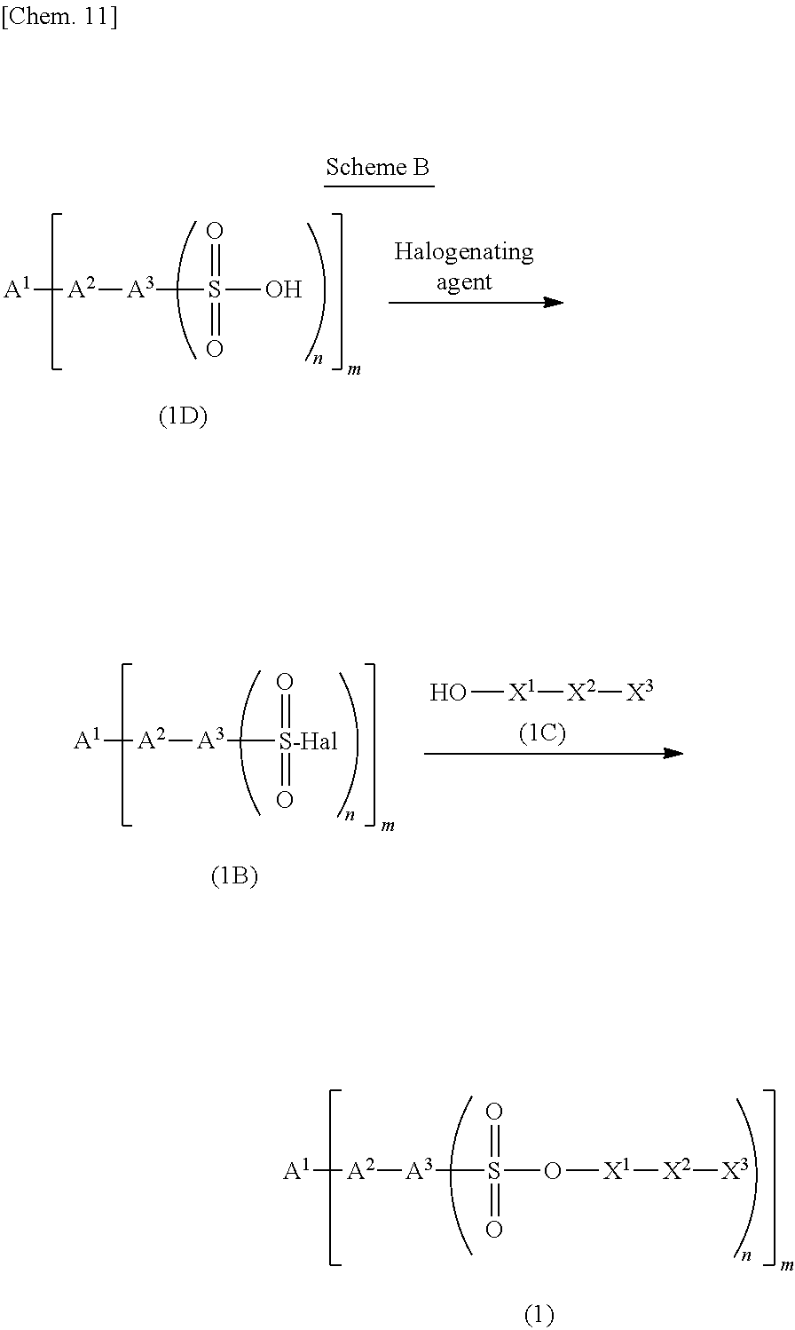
[A1][A2][A3][S-Hal](=O)=O.O[X1][X2][X3].[A1][A2][A3]S(O[X1][X2][X3])(=O)=O.[A1][A2][A3]S(O)(=O)=O
